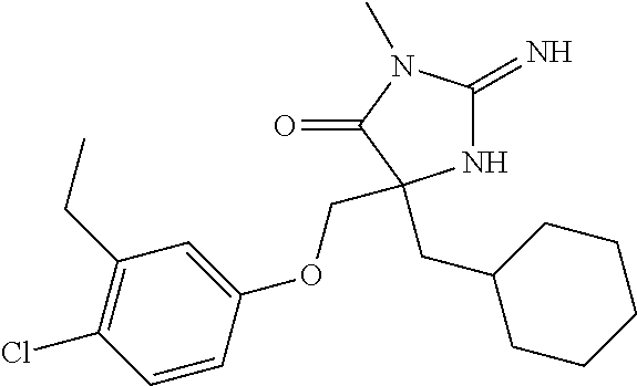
N1C(=N)N(C)C(=O)C1(CC1CCCCC1)COC1=CC(CC)=C(Cl)C=C1
